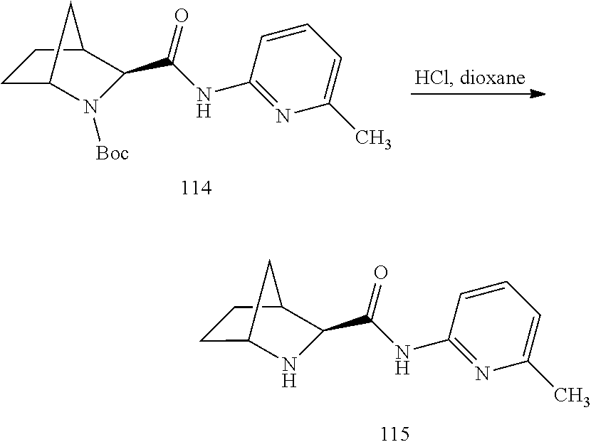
C1C2[N H]C(C(NC3=NC(C)=CC=C3)=O)C(C1)C2.C1C2N([Boc])C(C(NC3=NC(C)=CC=C3)=O)C(C1)C2
